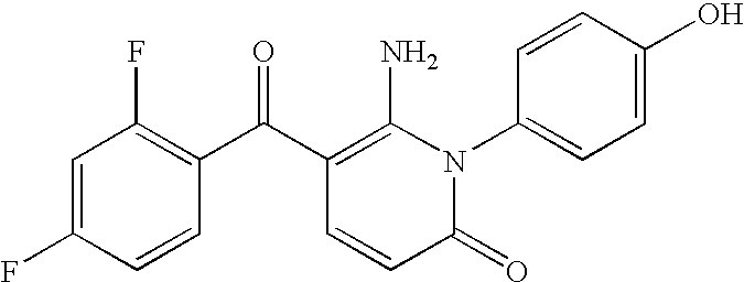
C1=C(F)C=CC(C(C2=C(N)N(C3=CC=C(O)C=C3)C(=O)C=C2)=O)=C1F
